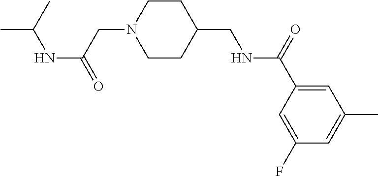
CC(C)NC(=O)CN1CCC(CNC(C2=CC(C)=CC(F)=C2)=O)CC1
